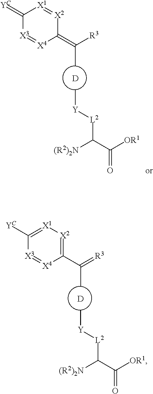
[D].C[Y][L2]C([(R2)2N])C(=O)[OR1].C(C)(=C1[X2]=[X1]C(=[YC])[X3]=[X4]1)[R3].[D].C[Y][L2]C([(R2)2N])C(=O)[OR1].C(C)(C1=[X2][X1]=C([YC])[X3]=[X4]1)=[R3]
